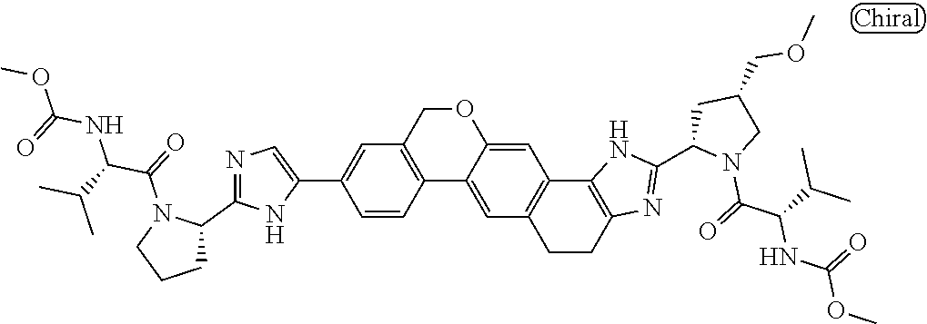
C1=CC2=C(C=C1C1=CN=C(C3N(C(=O)C(C(C)C)NC(OC)=O)CCC3)N1)COC1=CC3=C(C=C21)CCC1=C3NC(C2N(C(=O)C(C(C)C)NC(OC)=O)CC(COC)C2)=N1
